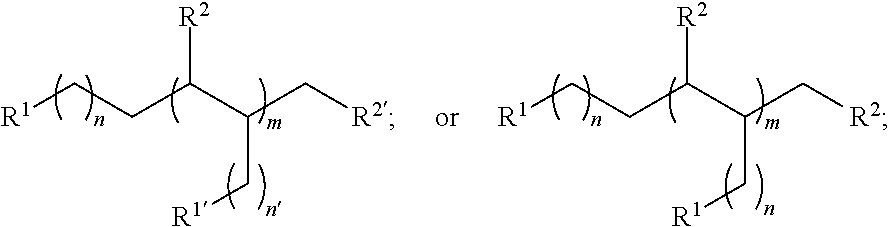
[R1]CCC(C(C[R2])C[R1])[R2].[R1]CCC(C(C[R2])C[R1])[R2]
